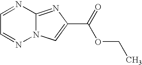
C1=NC2=NC(C(=O)OCC)=CN2N=C1
